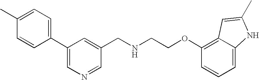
C1=CC(C2=CN=CC(CNCCOC3=C4C(=CC=C3)NC(C)=C4)=C2)=CC=C1C
